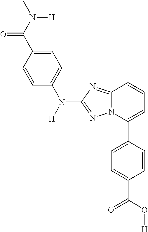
C1=C(C2=CC=CC3=NC(N([H])C4=CC=C(C(N(C)[H])=O)C=C4)=NN23)C=CC(C(O[H])=O)=C1
